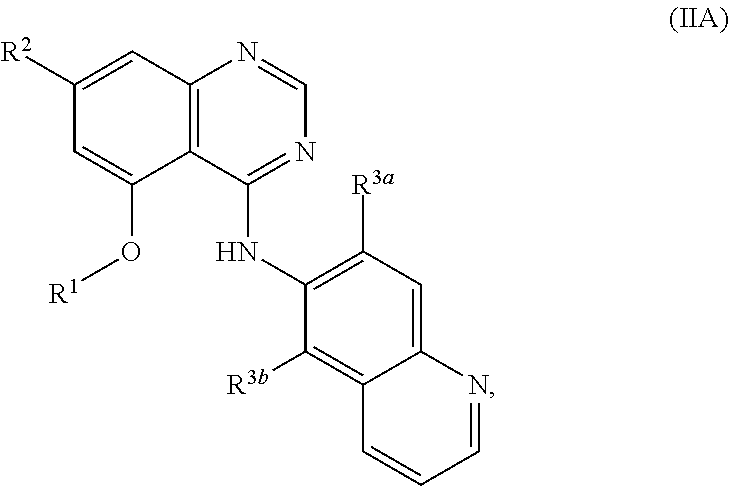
C1=C(O[R1])C2=C(C=C1[R2])N=CN=C2NC1=C([R3a])C=C2C(=C1[R3b])C=CC=N2
